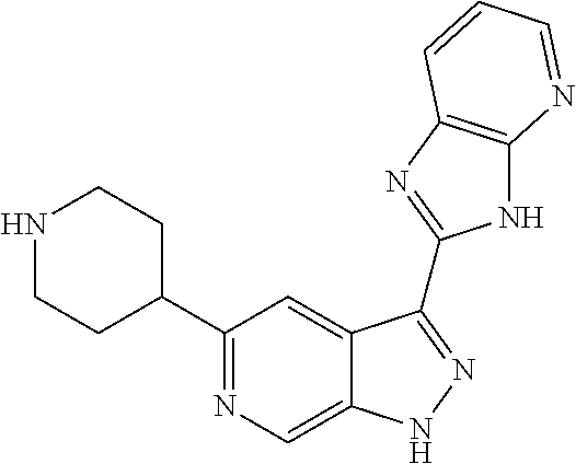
C1(C2=NC=C3C(=C2)C(C2=NC4=C(N2)N=CC=C4)=NN3)CCNCC1
